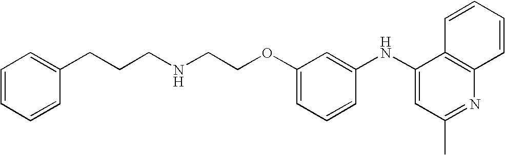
C(CNCCOC1=CC=CC(NC2=CC(C)=NC3=C2C=CC=C3)=C1)CC1=CC=CC=C1
